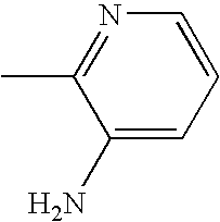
C1(C)=NC=CC=C1N
